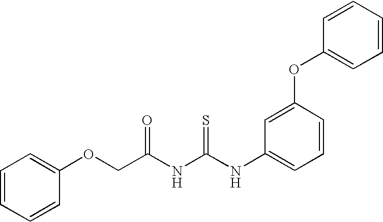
C1=CC=CC(OCC(NC(NC2=CC=CC(OC3=CC=CC=C3)=C2)=S)=O)=C1
